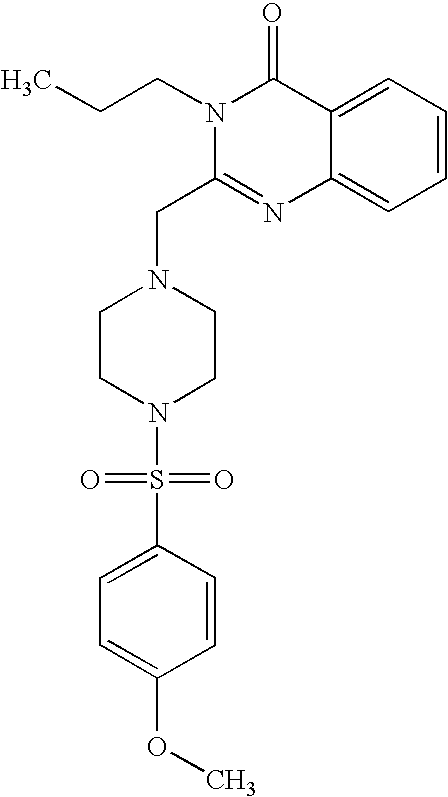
C1=C(OC)C=CC(S(=O)(=O)N2CCN(CC3=NC4=CC=CC=C4C(=O)N3CCC)CC2)=C1
